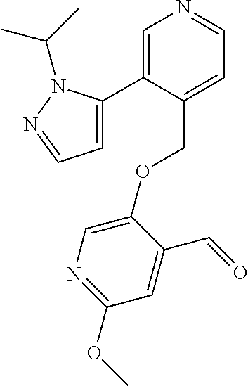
C1=C(C2=CC=NN2C(C)C)C(COC2=CN=C(OC)C=C2C=O)=CC=N1
